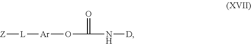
[L]([Z])[Ar]OC(N[D])=O
